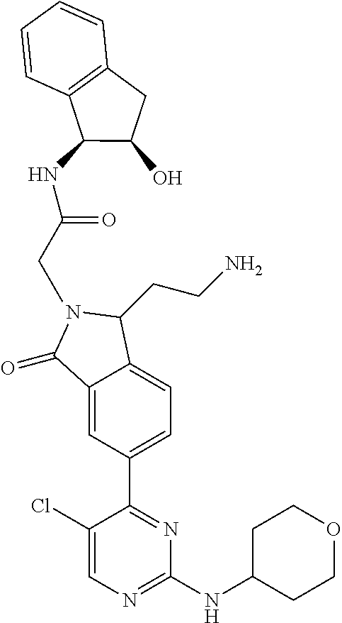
N1C(=O)C2=CC(C3=NC(NC4CCOCC4)=NC=C3Cl)=CC=C2C1CCN.C(NC1C(O)CC2=C1C=CC=C2)(CC)=O
